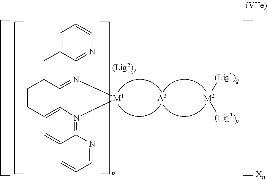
[M1]1([(Lig2)y])N2=C3C(=CC4=CC=CN=C42)CCC2=C3N1=C1C(=C2)C=CC=N1.[(Lig1)q][M2][(Lig3)p].[A3]
